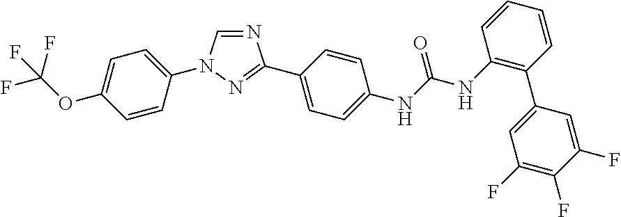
N1=CN(C2=CC=C(OC(F)(F)F)C=C2)N=C1C1=CC=C(NC(=O)NC2=C(C3=CC(F)=C(F)C(F)=C3)C=CC=C2)C=C1
